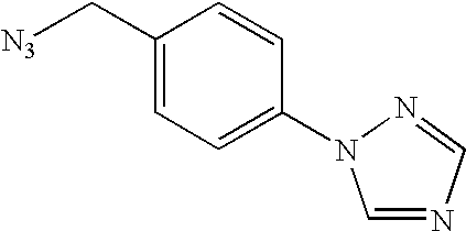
C1(C[N3])=CC=C(N2C=NC=N2)C=C1
